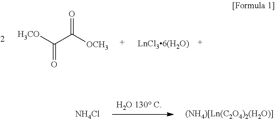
[H3CO]C(C([OCH3])=O)=O.[NH4Cl]
